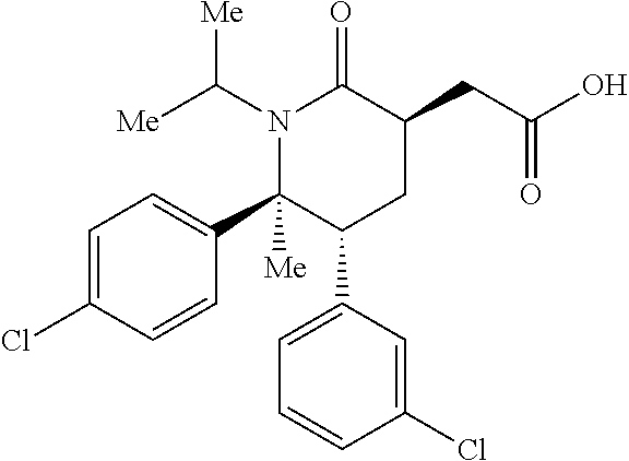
N1(C([Me])[Me])C(C2=CC=C(Cl)C=C2)([Me])C(C2=CC=CC(Cl)=C2)CC(CC(O)=O)C1=O
